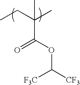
CCC(C)(C(OC([CF3])[F3C])=O)C
